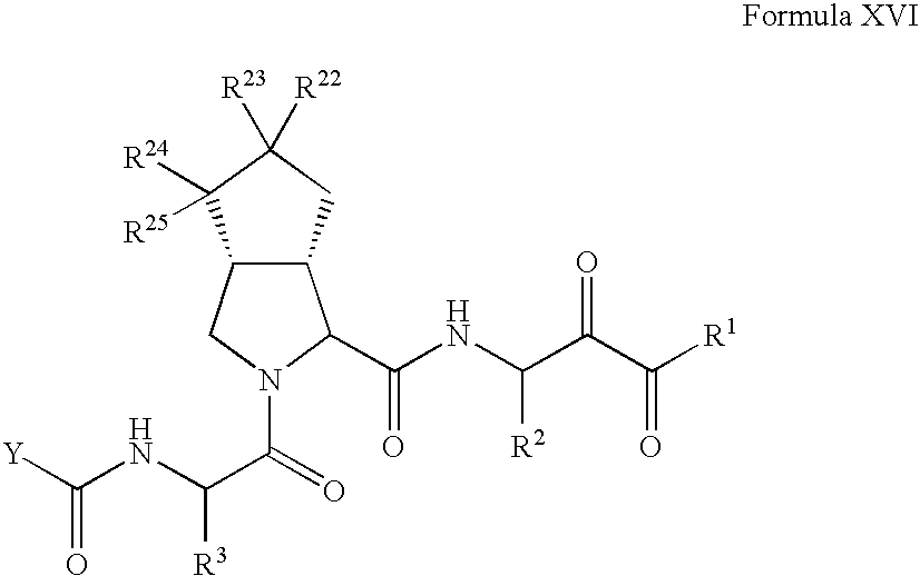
C(NC(C(=O)N1CC2C(C1C(NC(C(C([R1])=O)=O)[R2])=O)CC([R23])([R22])C2([R24])[R25])[R3])([Y])=O
